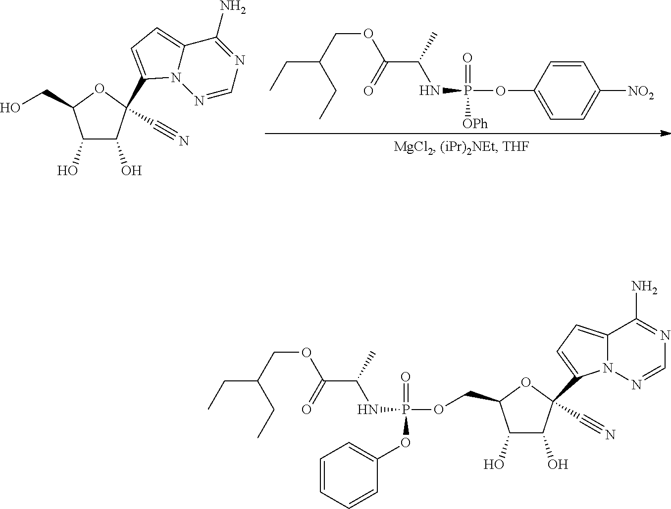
C1(O)C(O)C(C2=CC=C3N2N=CN=C3N)(C#N)OC1CO.O(P(=O)(NC(C)C(OCC(CC)CC)=O)[OPh])C1=CC=C([NO2])C=C1.C1(O)C(O)C(C#N)(C2=CC=C3N2N=CN=C3N)OC1COP(=O)(NC(C)C(OCC(CC)CC)=O)OC1=CC=CC=C1
